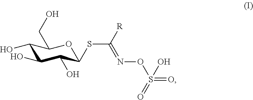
C1(O)C(O)C(O)C(SC([R])=NOS(=O)(=O)O)OC1CO
